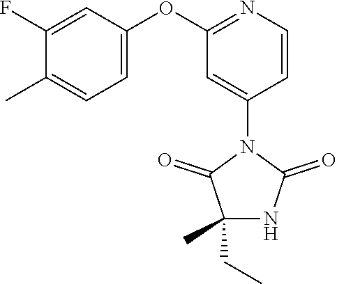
C1(F)=CC(OC2=NC=CC(N3C(=O)C(CC)(C)NC3=O)=C2)=CC=C1C
